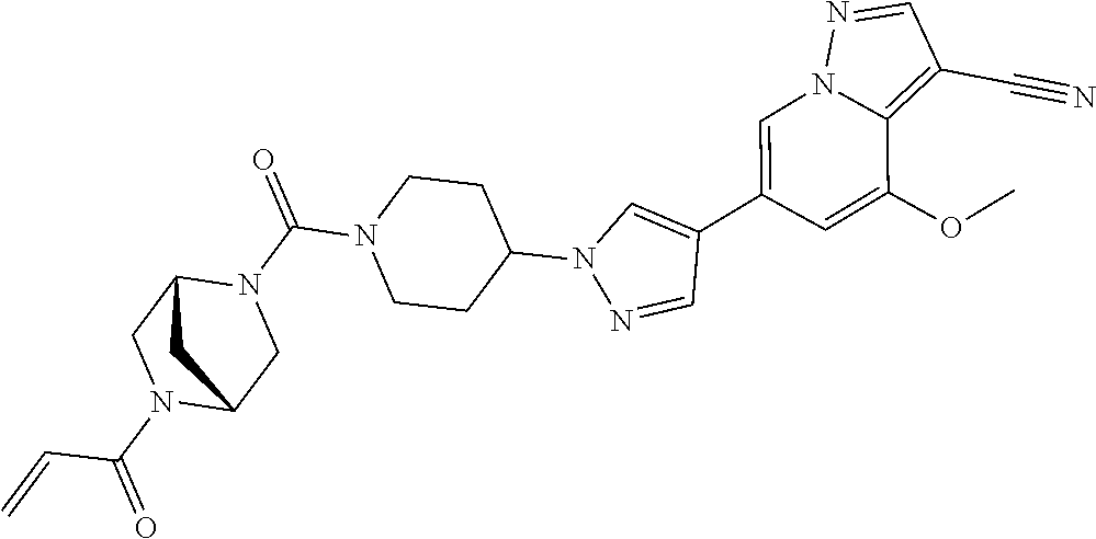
C1=C(C2=CN(C3CCN(C(N4C5CN(C(=O)C=C)C(C4)C5)=O)CC3)N=C2)C=C(OC)C2=C(C#N)C=NN12
